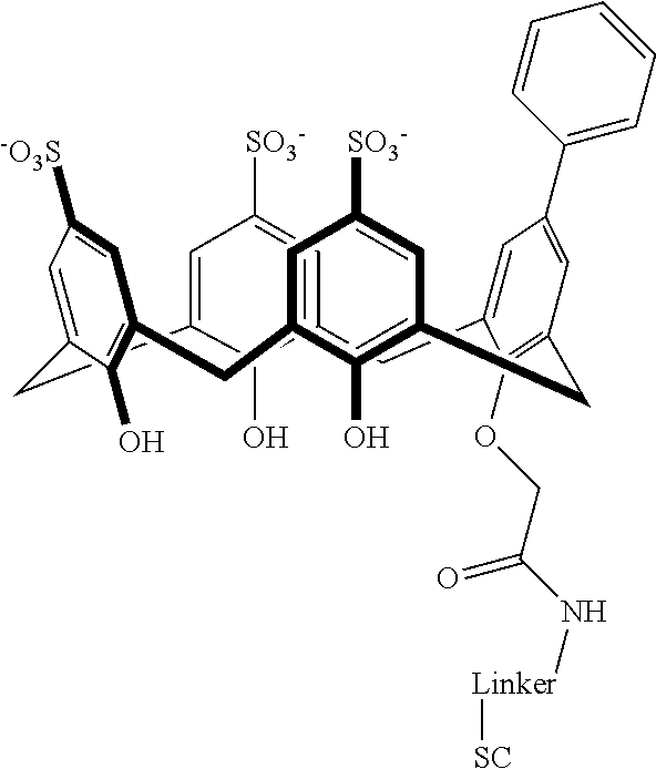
C12=CC([SO3-])=CC(=C1O)CC1=CC(C3=CC=CC=C3)=CC(=C1OCC(=O)N[Linker][SC])CC1=C(O)C(=CC([SO3-])=C1)CC1=C(O)C(=CC([-O3S])=C1)C2
